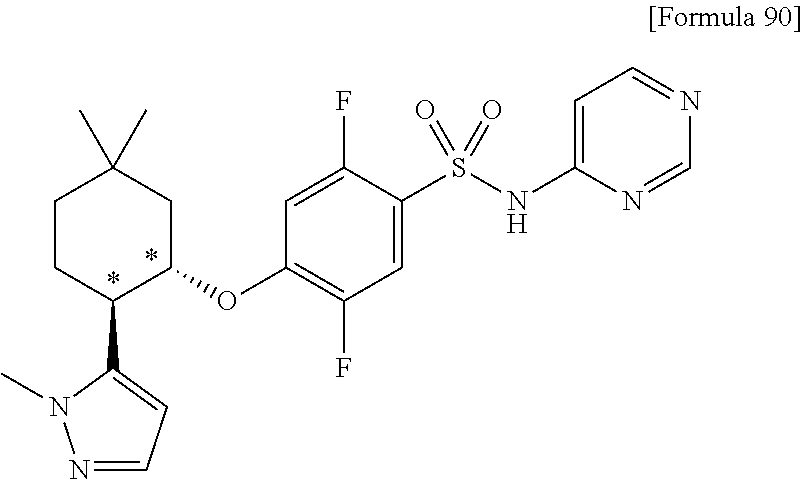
C1(S(NC2=CC=NC=N2)(=O)=O)=CC(F)=C(OC2CC(C)(C)CCC2C2=CC=NN2C)C=C1F
